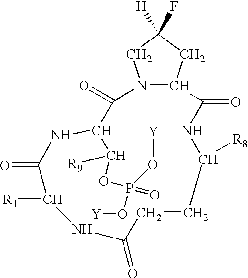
N12C(C(=O)NC([R8])CCC(=O)NC([R1])C(=O)NC(C(OP(=O)(O[Y])O[Y])[R9])C1=O)CC(F)([H])C2
